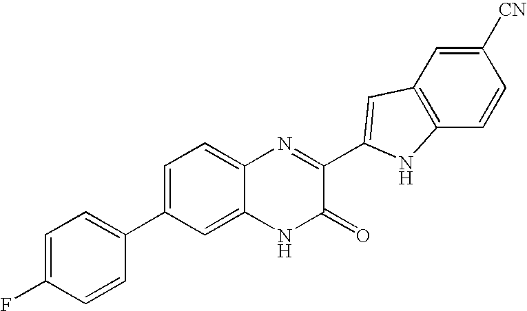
C1=C2C(=CC=C1C1=CC=C(F)C=C1)N=C(C1=CC3=C(C=CC([CN])=C3)N1)C(=O)N2
